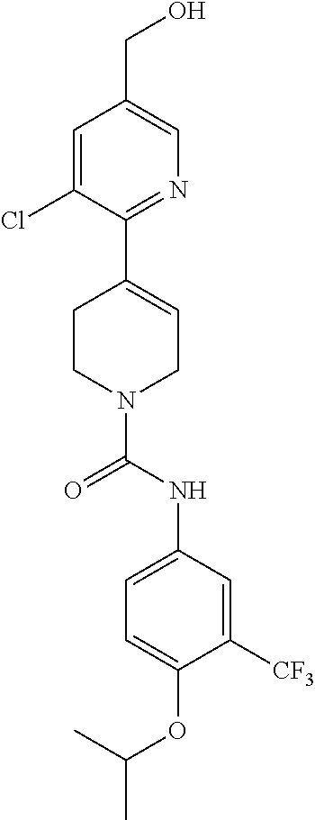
C1=C(Cl)C(C2=CCN(C(NC3=CC=C(OC(C)C)C([CF3])=C3)=O)CC2)=NC=C1CO
